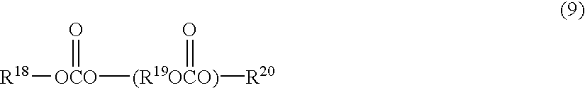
[R18][OCO]([(R19OCO)]([R20])=O)=O
